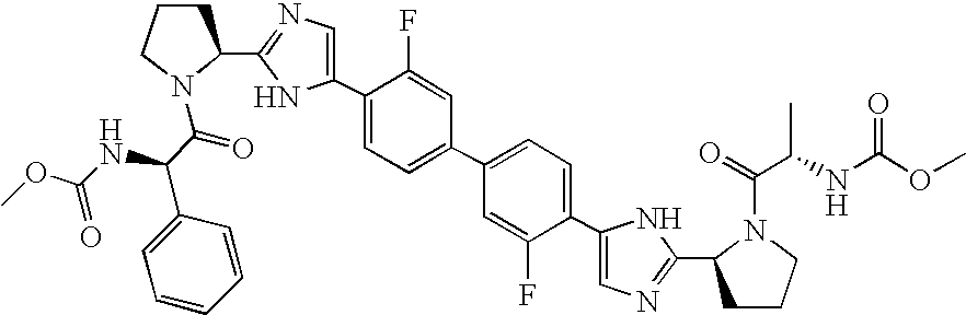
C1(C2=CN=C(C3CCCN3C(C(NC(OC)=O)C3=CC=CC=C3)=O)N2)=CC=C(C2=CC=C(C3=CN=C(C4CCCN4C(=O)C(C)NC(OC)=O)N3)C(F)=C2)C=C1F
